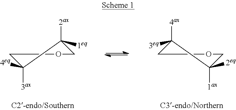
C1OCC([2ax])([1eq])C1([3ax])[4eq].C1OCC([3eq])([4ax])C1([2eq])[1ax]
